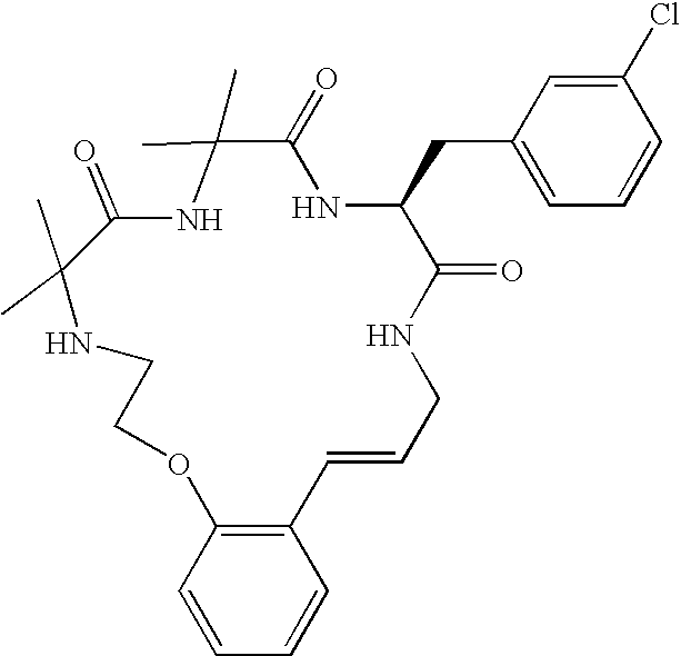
CC1(C)C(=O)NC(C)(C)C(=O)NC(CC2=CC=CC(Cl)=C2)C(=O)NCC=CC2=C(OCCN1)C=CC=C2
